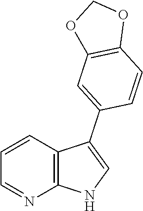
C1=CC2=C(N=C1)NC=C2C1=CC2=C(C=C1)OCO2
